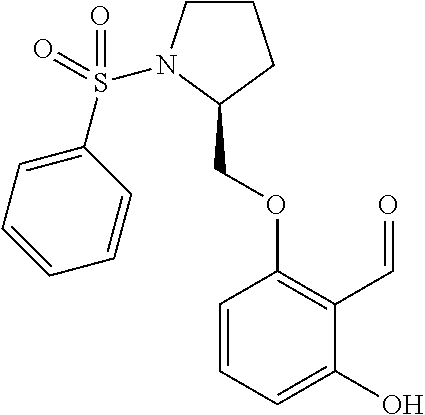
C1(COC2=C(C=O)C(O)=CC=C2)CCCN1S(C1=CC=CC=C1)(=O)=O
